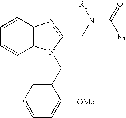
C1=CC2=C(C=C1)N(CC1=CC=CC=C1[OMe])C(CN(C(=O)[R3])[R2])=N2
